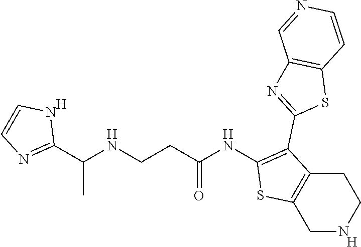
[H].C1(NC(CCNC(C2=NC=CN2)C)=O)=C(C2=NC3=C(S2)C=CN=C3)C2=C(S1)CNCC2.[H]
